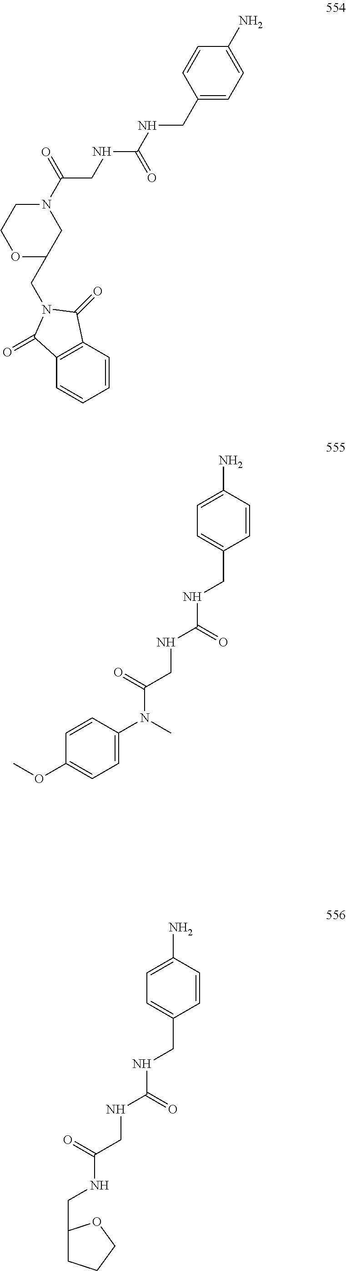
C1(CNC(NCC(N2CCOC(CN3C(=O)C4=C(C=CC=C4)C3=O)C2)=O)=O)=CC=C(N)C=C1.C1=CC(N)=CC=C1CNC(NCC(N(C1=CC=C(OC)C=C1)C)=O)=O.C1=CC(N)=CC=C1CNC(NCC(NCC1CCCO1)=O)=O
